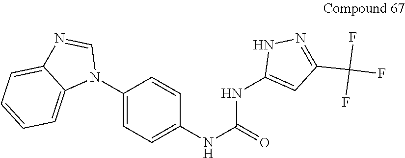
C1(N2C=NC3=CC=CC=C23)=CC=C(NC(NC2=CC(C(F)(F)F)=NN2)=O)C=C1
